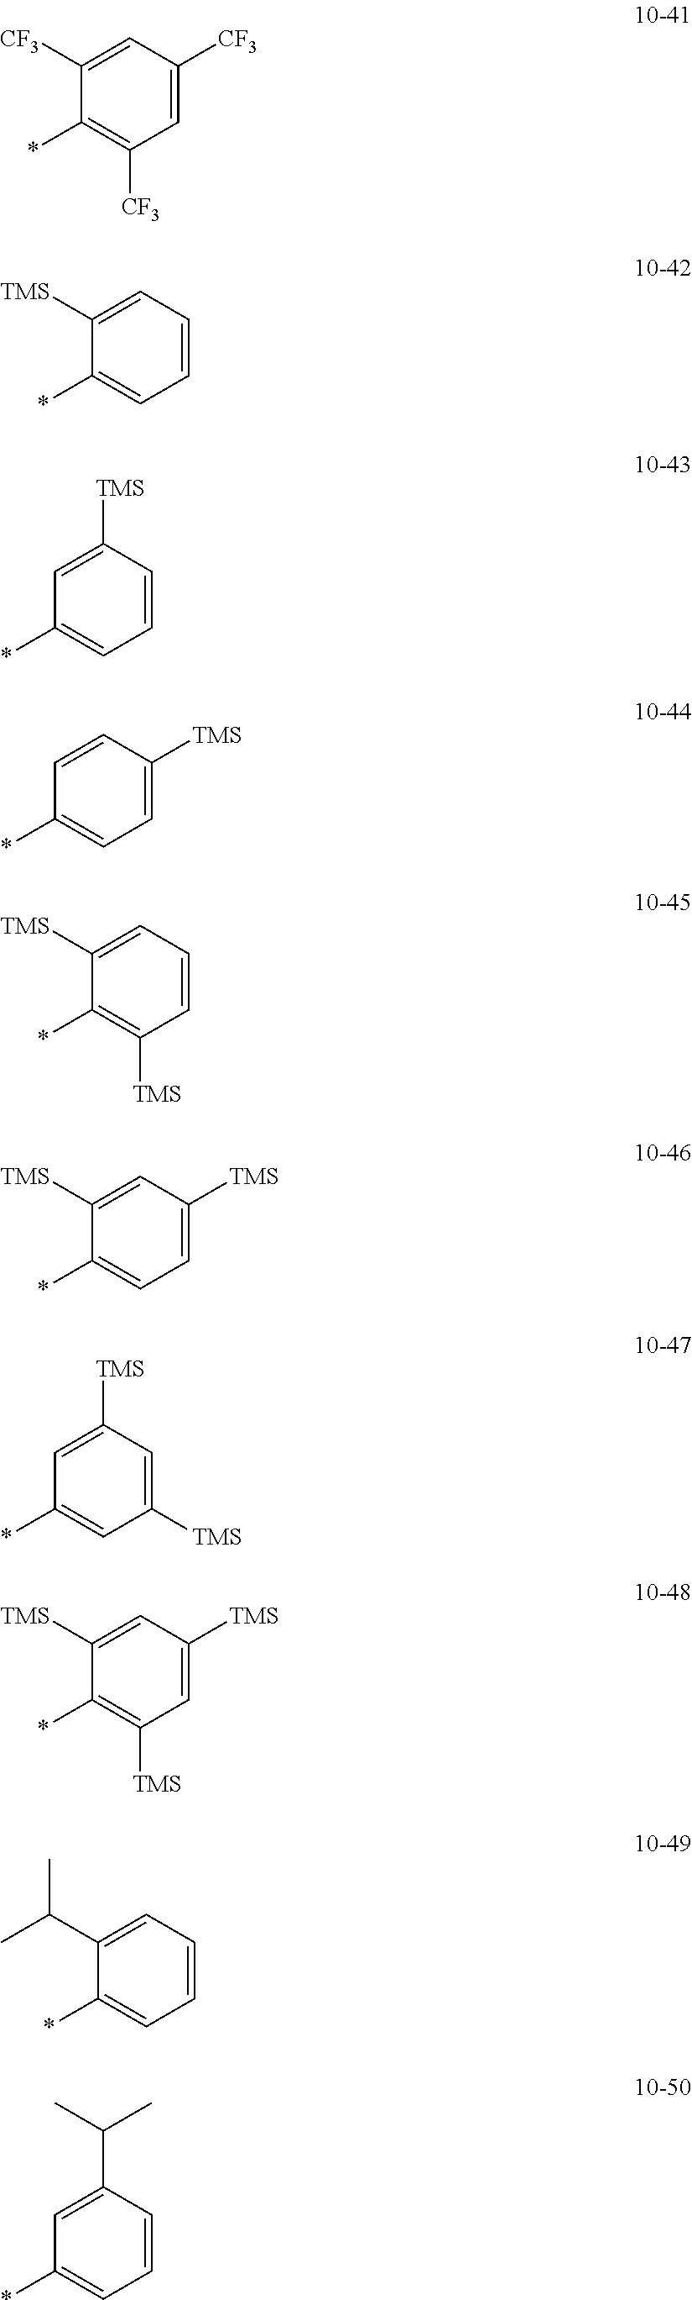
C1([CF3])=CC([CF3])=CC([CF3])=C1*.C1([TMS])=CC=CC=C1*.C1=C([TMS])C=CC=C1*.C1=CC([TMS])=CC=C1*.C1([TMS])=CC=CC([TMS])=C1*.C1([TMS])=CC([TMS])=CC=C1*.C1=C([TMS])C=C([TMS])C=C1*.C1([TMS])=CC([TMS])=CC([TMS])=C1*.C1(C(C)C)=CC=CC=C1*.C1=C(C(C)C)C=CC=C1*
